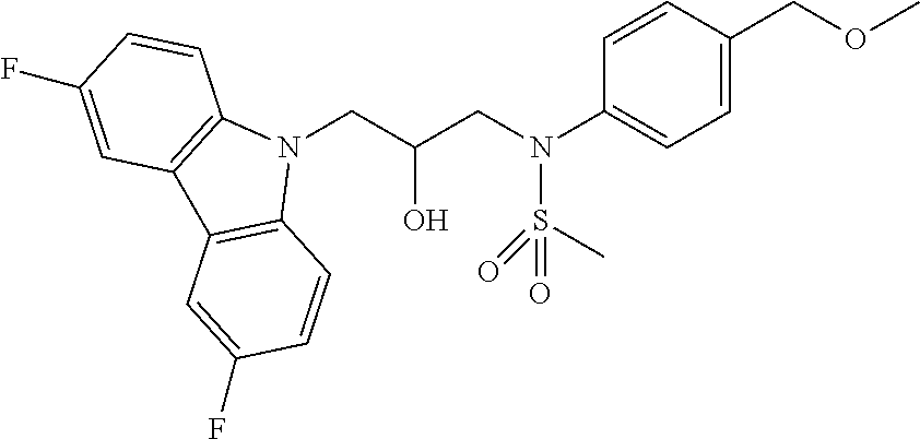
N1(CC(CN(S(C)(=O)=O)C2=CC=C(COC)C=C2)O)C2=C(C3=C1C=CC(F)=C3)C=C(F)C=C2
